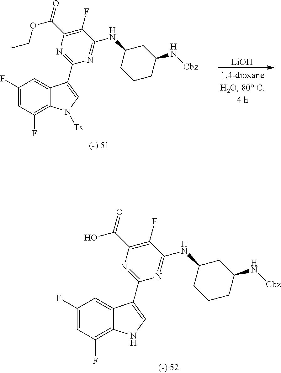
[LiOH].C1(F)=CC(F)=C2C(=C1)C(C1=NC(C(OCC)=O)=C(F)C(NC3CCCC(N[Cbz])C3)=N1)=CN2[Ts].C1(F)=CC(F)=C2C(=C1)C(C1=NC(C(O)=O)=C(F)C(NC3CCCC(N[Cbz])C3)=N1)=CN2
